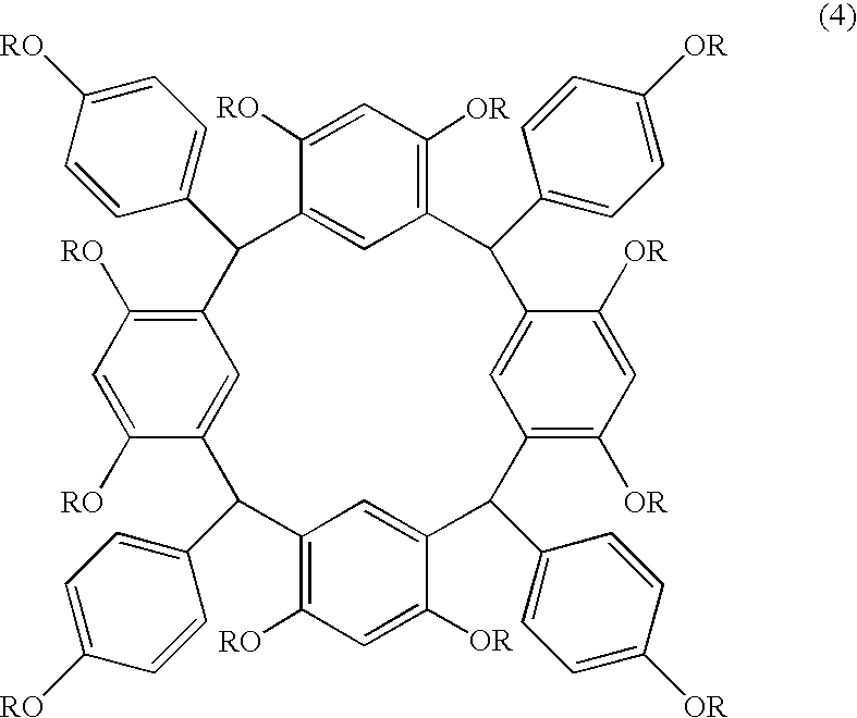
C1([RO])=CC([RO])=C2C=C1C(C1=CC=C([RO])C=C1)C1=C([RO])C=C([OR])C(=C1)C(C1=CC=C([OR])C=C1)C1=C([OR])C=C([OR])C(=C1)C(C1=CC=C([OR])C=C1)C1=C([OR])C=C([RO])C(=C1)C2C1=CC=C([RO])C=C1
